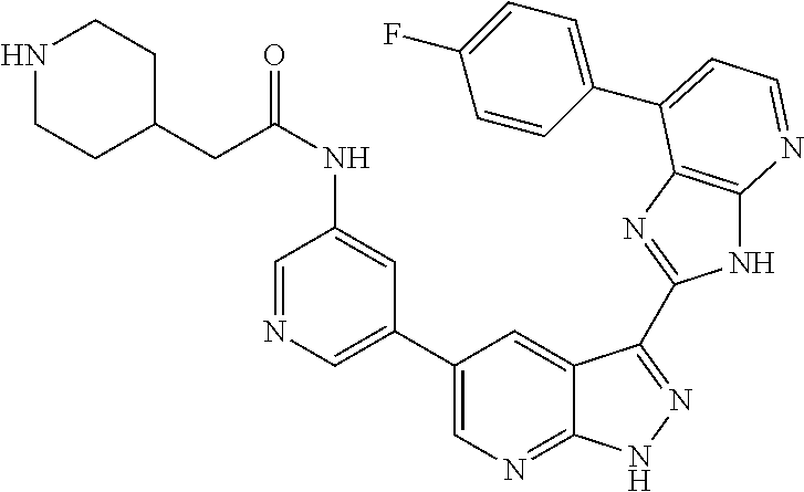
C1(C2=CN=C3C(=C2)C(C2=NC4=C(N2)N=CC=C4C2=CC=C(F)C=C2)=NN3)=CN=CC(NC(CC2CCNCC2)=O)=C1
